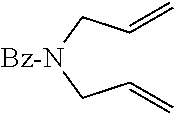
C(C[Bz-N]CC=C)=C
